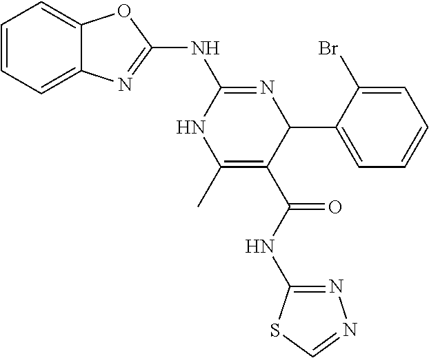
C1=CC=C2C(=C1)N=C(NC1=NC(C3=CC=CC=C3Br)C(C(=O)NC3=NN=CS3)=C(C)N1)O2
